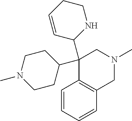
C1(C2NCCC=C2)(C2CCN(C)CC2)C2=C(CN(C)C1)C=CC=C2
